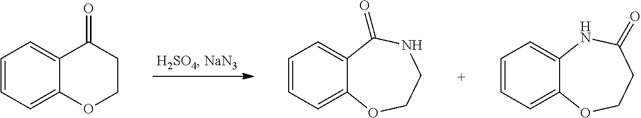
C1=CC=C2C(=C1)C(=O)CCO2.C1=CC=C2C(=C1)C(=O)NCCO2.C1=CC=C2C(=C1)NC(=O)CCO2
